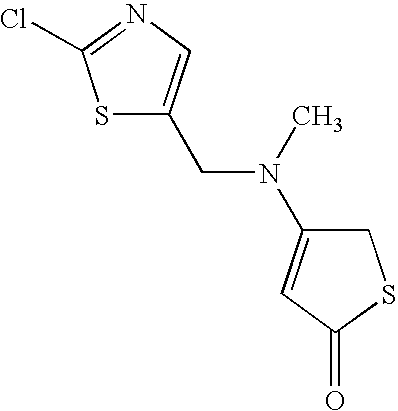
C1C(N(C)CC2=CN=C(Cl)S2)=CC(=O)S1
